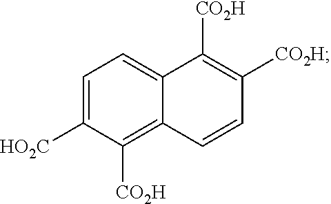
C1=C([HO2C])C([CO2H])=C2C(=C1)C([CO2H])=C([CO2H])C=C2
